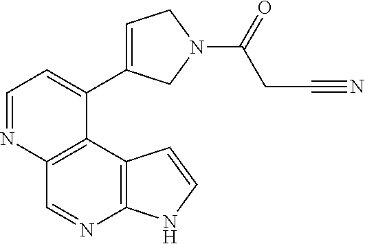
C1=NC2=C(C(C3=CCN(C(CC#N)=O)C3)=C1)C1=C(N=C2)NC=C1
